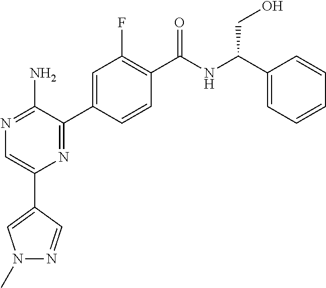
N1=C(N)C(C2=CC(F)=C(C(NC(C3=CC=CC=C3)CO)=O)C=C2)=NC(C2=CN(C)N=C2)=C1
